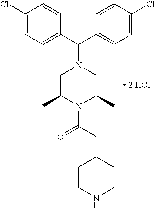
C(C1=CC=C(Cl)C=C1)(N1CC(C)N(C(CC2CCNCC2)=O)C(C)C1)C1=CC=C(Cl)C=C1.[ 2 HCl]
